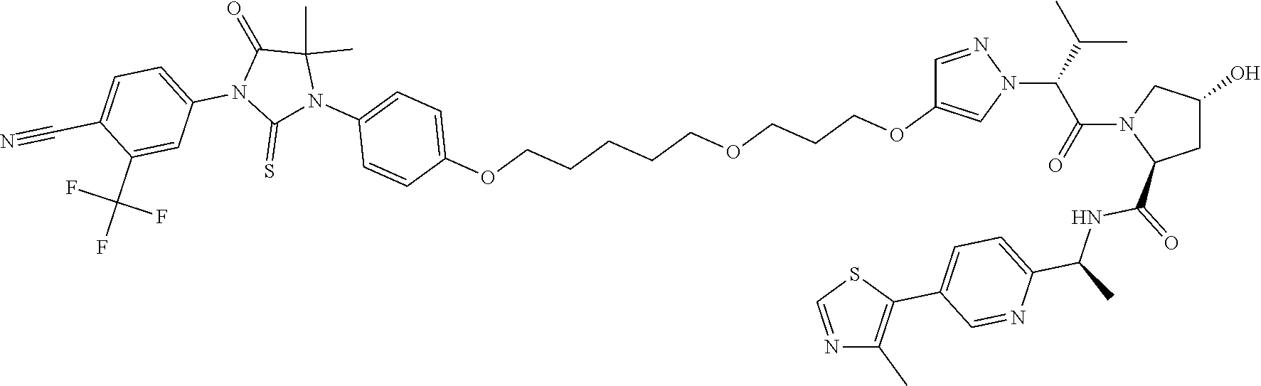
C1=NN(C(C(=O)N2C(C(NC(C)C3=CC=C(C4=C(C)N=CS4)C=N3)=O)CC(O)C2)C(C)C)C=C1OCCCOCCCCCOC1=CC=C(N2C(C)(C)C(=O)N(C3=CC=C(C#N)C(C(F)(F)F)=C3)C2=S)C=C1
